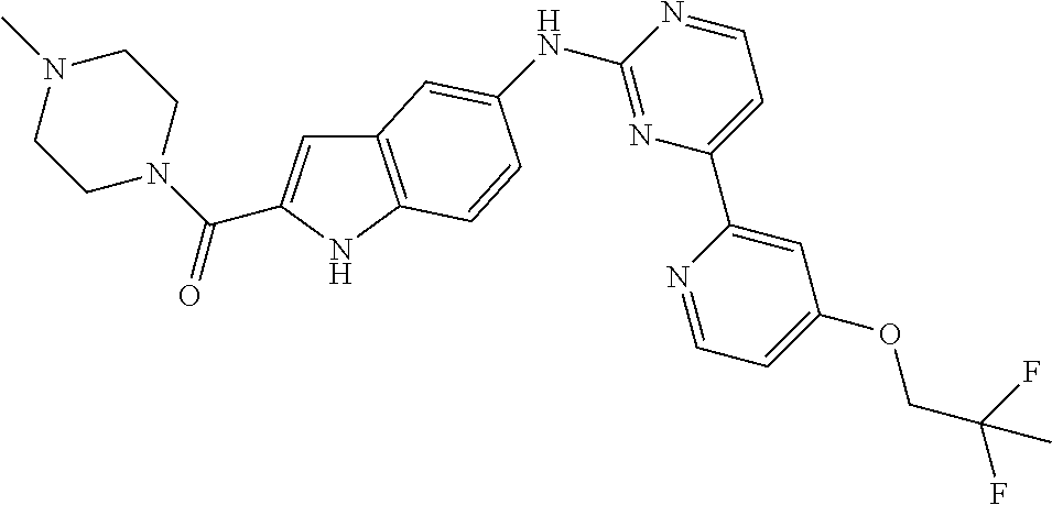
C12=C(NC(C(N3CCN(C)CC3)=O)=C1)C=CC(NC1=NC(C3=CC(OCC(F)(F)C)=CC=N3)=CC=N1)=C2
